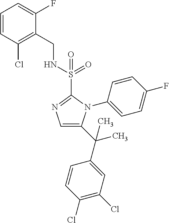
C1=CC(Cl)=C(CNS(C2=NC=C(C(C3=CC(Cl)=C(Cl)C=C3)(C)C)N2C2=CC=C(F)C=C2)(=O)=O)C(F)=C1
